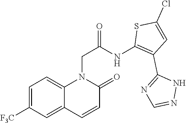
C1=C([F3C])C=C2C(=C1)N(CC(=O)NC1=C(C3=NC=NN3)C=C(Cl)S1)C(=O)C=C2
